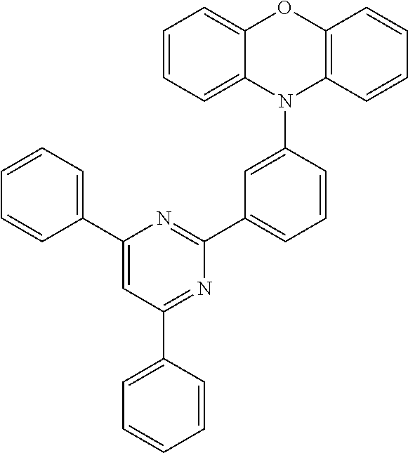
C1=CC=C2C(=C1)OC1=C(N2C2=CC(C3=NC(C4=CC=CC=C4)=CC(C4=CC=CC=C4)=N3)=CC=C2)C=CC=C1
